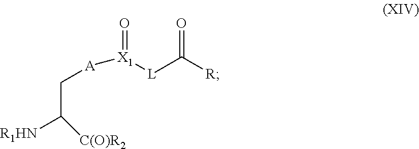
C(C[A][X1]([L]C([R])=O)=O)([R1HN])[C(O)R2]
